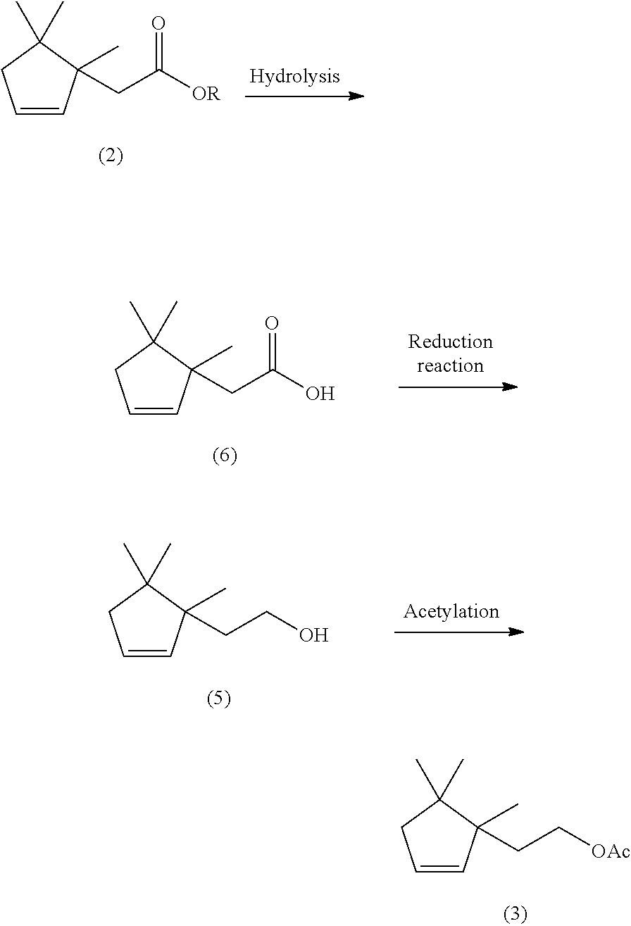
C1=CC(CCO)(C)C(C)(C)C1.C1=CC(CC[OAc])(C)C(C)(C)C1.C1=CC(CC([OR])=O)(C)C(C)(C)C1.C1=CC(CC(O)=O)(C)C(C)(C)C1
